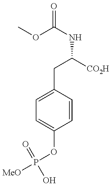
COC(NC([CO2H])CC1=CC=C(OP([MeO])(=O)O)C=C1)=O
